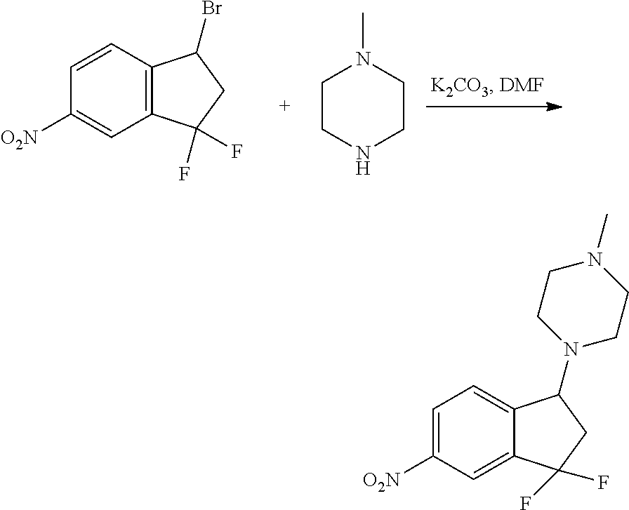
C12=C(C=CC([O2N])=C1)C(Br)CC2(F)F.C1CNCCN1C.C12=CC([O2N])=CC=C1C(N1CCN(C)CC1)CC2(F)F
